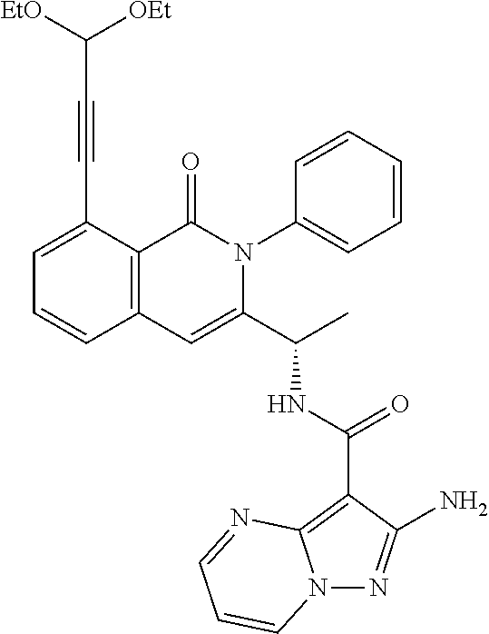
N12N=C(N)C(C(NC(C3=CC4=C(C(=O)N3C3=CC=CC=C3)C(C#CC([OEt])[EtO])=CC=C4)C)=O)=C1N=CC=C2
